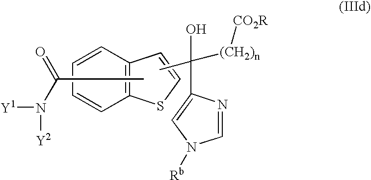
CC(C1=CN([Rb])C=N1)([(CH2)n][CO2R])O.C12=C(SC=C1)C=CC=C2.CC(N([Y1])[Y2])=O
